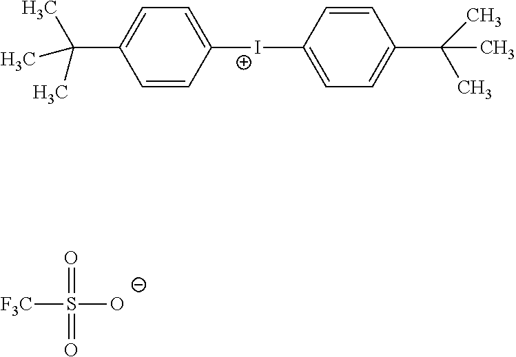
C1([I+]C2=CC=C(C(C)(C)C)C=C2)=CC=C(C(C)(C)C)C=C1.O=S(=O)([O-])[F3C]
